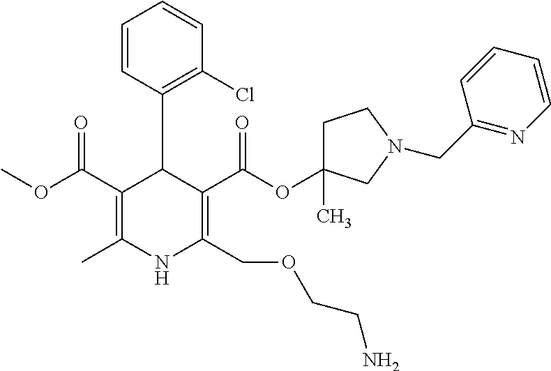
C1=CC(C2C(C(OC)=O)=C(C)NC(COCCN)=C2C(OC2(C)CCN(CC3=NC=CC=C3)C2)=O)=C(Cl)C=C1
